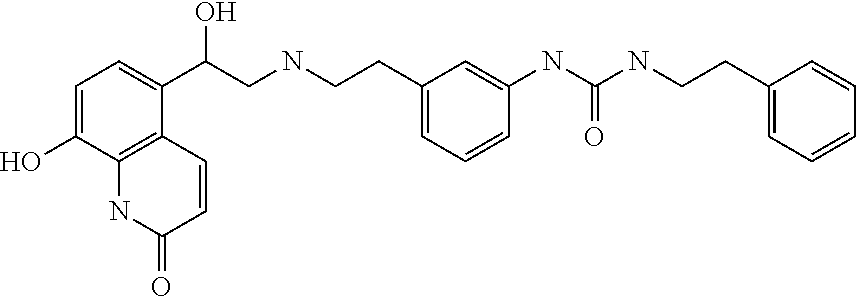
C1=C(O)C2=C(C(C(CNCCC3=CC=CC(NC(NCCC4=CC=CC=C4)=O)=C3)O)=C1)C=CC(=O)N2
